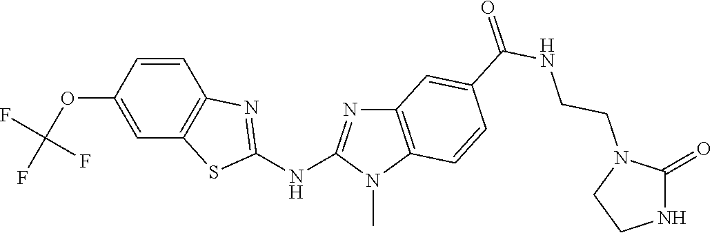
O(C1=CC2=C(C=C1)N=C(NC1=NC3=C(N1C)C=CC(C(NCCN1C(=O)NCC1)=O)=C3)S2)C(F)(F)F
